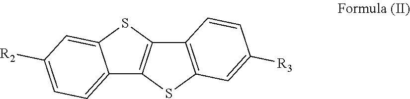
C12=CC=C([R2])C=C1SC1=C2SC2=C1C=CC([R3])=C2
